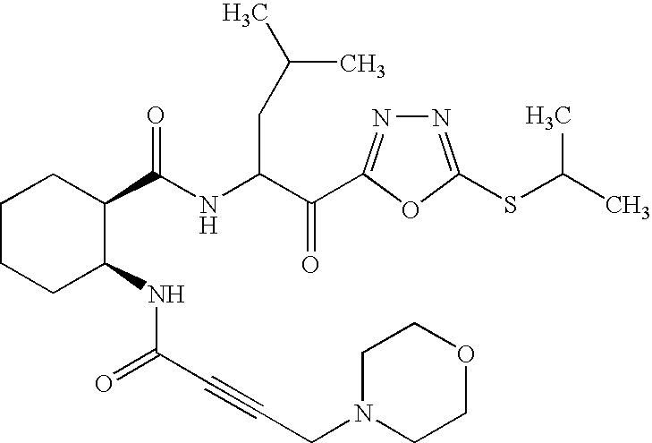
C1CCC(NC(=O)C#CCN2CCOCC2)C(C(NC(C(=O)C2=NN=C(SC(C)C)O2)CC(C)C)=O)C1
